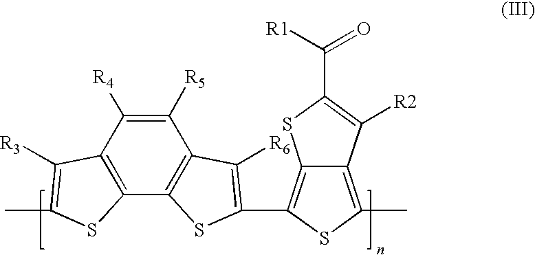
C12=C(C)SC(C3=C([R6])C4=C(C5=C(C([R4])=C4[R5])C([R3])=C(C)S5)S3)=C1SC(C([R1])=O)=C2[R2]
